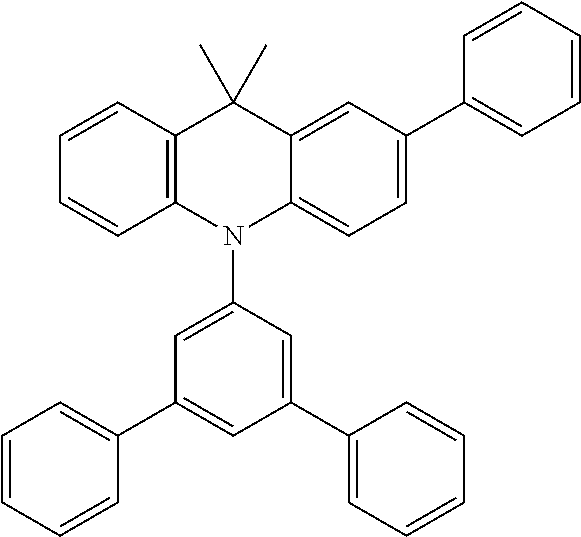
C1=CC2=C(C=C1)N(C1=CC(C3=CC=CC=C3)=CC(C3=CC=CC=C3)=C1)C1=CC=C(C3=CC=CC=C3)C=C1C2(C)C
